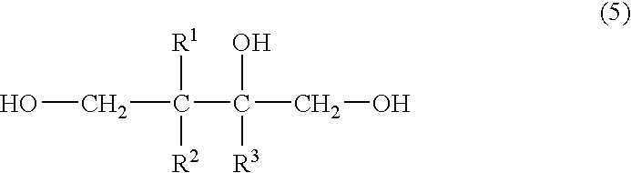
C(C([R1])(C(O)([R3])CO)[R2])O
